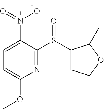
C1=C(N(=O)O)C(S(=O)C2CCOC2C)=NC(OC)=C1
